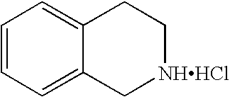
C1=CC=C2C(=C1)CC[NHHCl]C2
